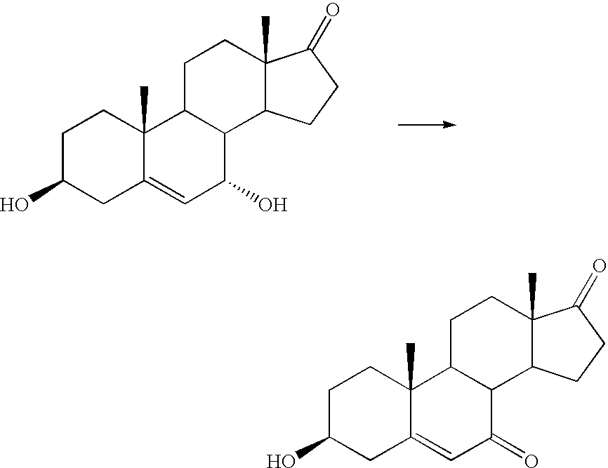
C1C2=CC(O)C3C(C2(C)CCC1O)CCC1(C)C3CCC1=O.C1C2=CC(=O)C3C(C2(C)CCC1O)CCC1(C)C3CCC1=O
